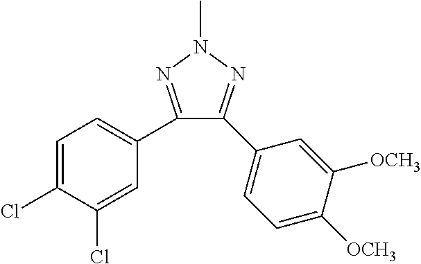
N1=C(C2=CC=C([OCH3])C([OCH3])=C2)C(C2=CC=C(Cl)C(Cl)=C2)=NN1C
